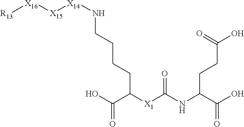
OC(C(NC([X1]C(C(O)=O)CCCCN[X14][X15][X16][R13])=O)CCC(O)=O)=O
